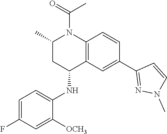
C12=C(C=C(C3=NN(C)C=C3)C=C1)C(NC1=CC=C(F)C=C1[OCH3])CC(C)N2C(=O)C
